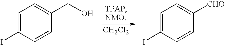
C1=C(I)C=CC(CO)=C1.[CH2Cl2].C1=C(I)C=CC([CHO])=C1
